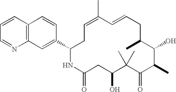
C1=C(C)C=CCC(C)C(O)C(C)C(=O)C(C)(C)C(O)CC(=O)NC(C2=CC3=C(C=CC=N3)C=C2)C1
